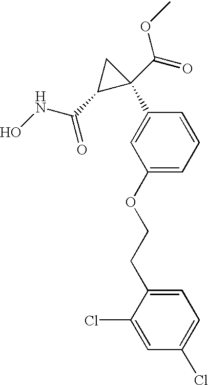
ONC(C1C(C(=O)OC)(C2=CC(OCCC3=CC=C(Cl)C=C3Cl)=CC=C2)C1)=O
